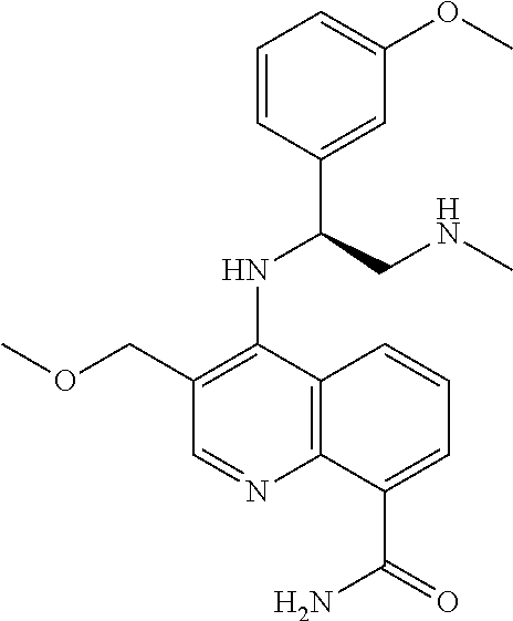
C1=CC(C(CNC)NC2=C(COC)C=NC3=C2C=CC=C3C(=O)N)=CC(OC)=C1
